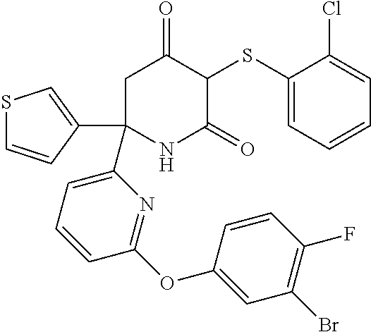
C1(SC2C(=O)CC(C3=CC=CC(OC4=CC(Br)=C(F)C=C4)=N3)(C3=CSC=C3)NC2=O)=CC=CC=C1Cl
